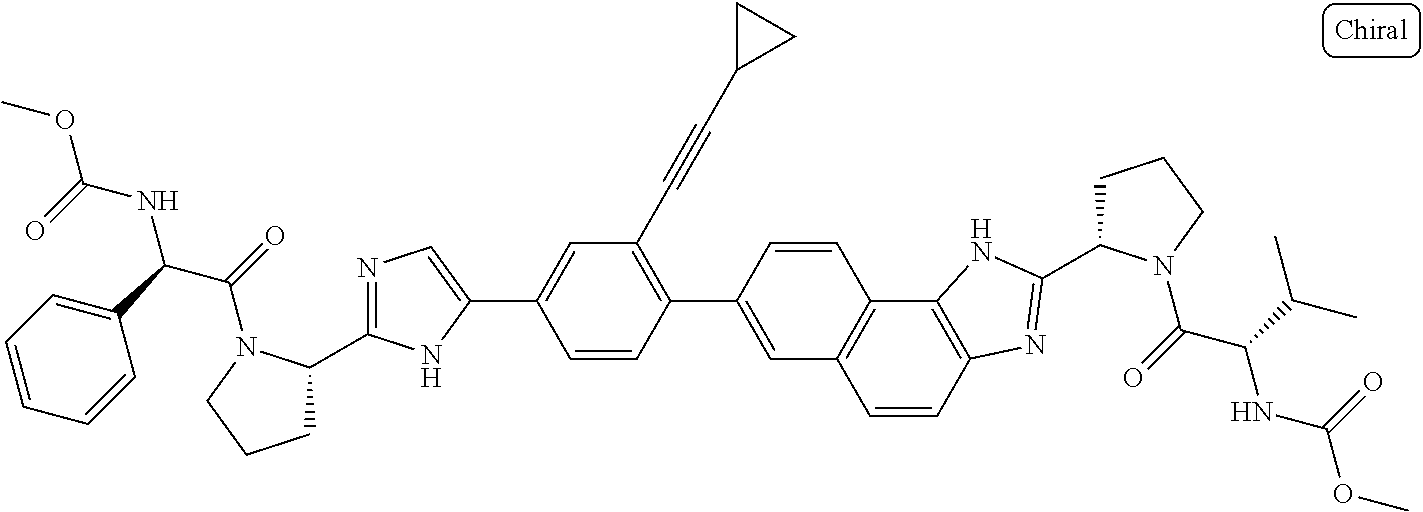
C1=CC2=C(C3=C1C=C(C1=C(C#CC4CC4)C=C(C4=CN=C(C5CCCN5C(=O)C(C5=CC=CC=C5)NC(OC)=O)N4)C=C1)C=C3)NC(C1CCCN1C(=O)C(C(C)C)NC(OC)=O)=N2
